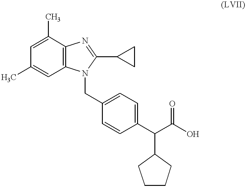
C1(C)=CC2=C(C(C)=C1)N=C(C1CC1)N2CC1=CC=C(C(C(O)=O)C2CCCC2)C=C1
